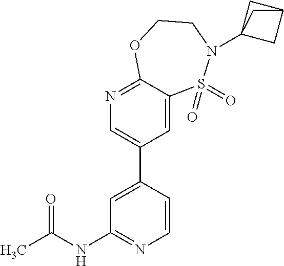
C1=CC(C2=CN=C3C(=C2)S(=O)(=O)N(C24CC(C2)C4)CCO3)=CC(NC(C)=O)=N1
